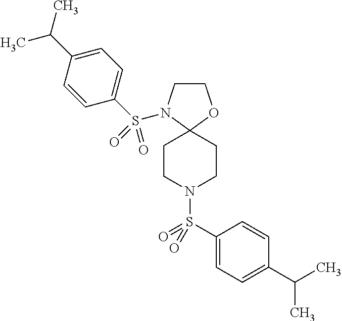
C1CN(S(C2=CC=C(C(C)C)C=C2)(=O)=O)C2(O1)CCN(S(C1=CC=C(C(C)C)C=C1)(=O)=O)CC2
